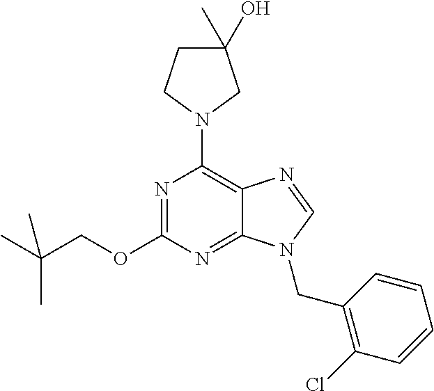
N1=C(OCC(C)(C)C)N=C2C(=C1N1CCC(C)(O)C1)N=CN2CC1=C(Cl)C=CC=C1
